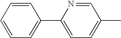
C1=CC=C(C2=CC=C(C)C=N2)C=C1
